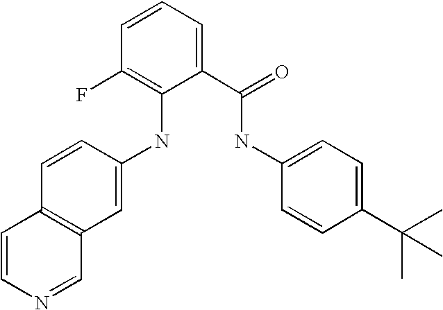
C1=CC(F)=C(NC2=CC3=C(C=C2)C=CN=C3)C(C(=O)NC2=CC=C(C(C)(C)C)C=C2)=C1
